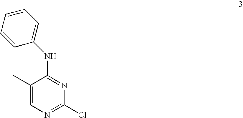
N(C1=NC(Cl)=NC=C1C)C1=CC=CC=C1
